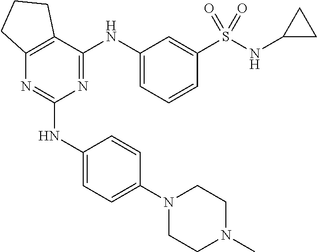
C1(NC2=CC=C(N3CCN(C)CC3)C=C2)=NC2=C(C(NC3=CC=CC(S(NC4CC4)(=O)=O)=C3)=N1)CCC2
